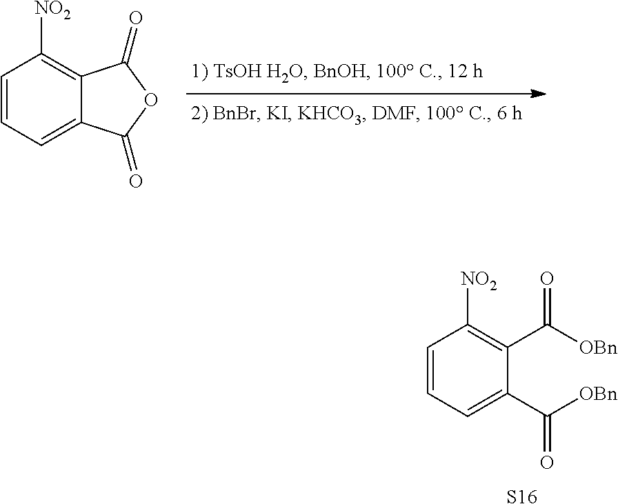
C1=CC=C(C([OBn])=O)C(C([OBn])=O)=C1[NO2].[S16].C1=CC=C2C(=C1[NO2])C(=O)OC2=O
